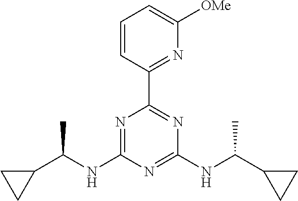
C1(C2=NC(NC(C3CC3)C)=NC(NC(C)C3CC3)=N2)=NC([OMe])=CC=C1
